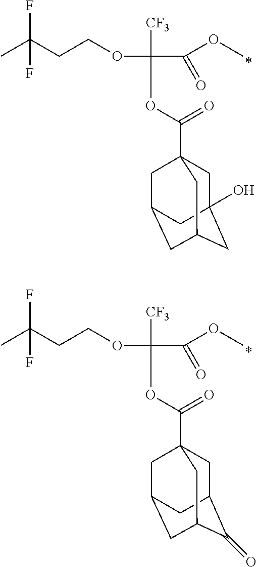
O(CCC(C)(F)F)C([CF3])(OC(=O)C12CC3(O)CC(CC(C1)C3)C2)C(OC)=O.O(CCC(C)(F)F)C([CF3])(OC(=O)C12CC3C(=O)C(CC(C1)C3)C2)C(OC)=O
